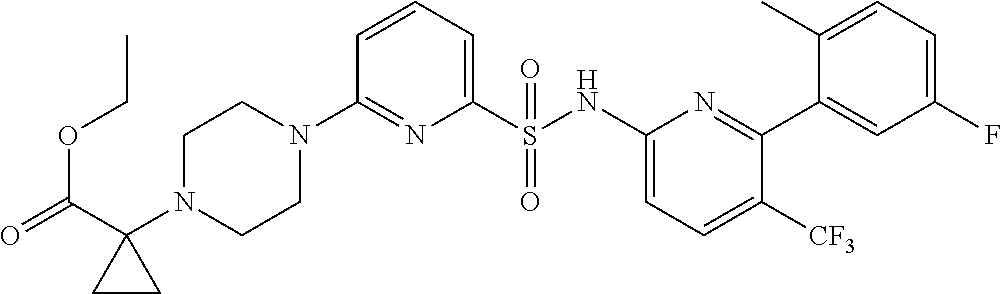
C1N(C2(C(=O)OCC)CC2)CCN(C2=NC(S(=O)(NC3=CC=C([CF3])C(C4=CC(F)=CC=C4C)=N3)=O)=CC=C2)C1
